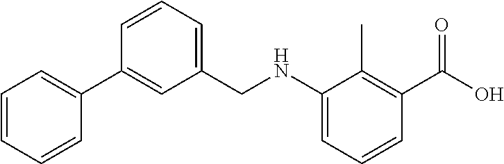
C(NC1=CC=CC(C(=O)O)=C1C)C1=CC=CC(C2=CC=CC=C2)=C1
